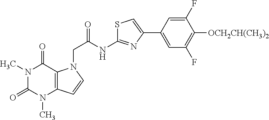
C1=C(C2=CSC(NC(CN3C4=C(C=C3)N(C)C(=O)N(C)C4=O)=O)=N2)C=C(F)C([OCH2CH(CH3)2])=C1F
